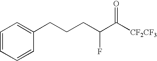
C1=CC=CC(CCCC(C([CF2CF3])=O)F)=C1
